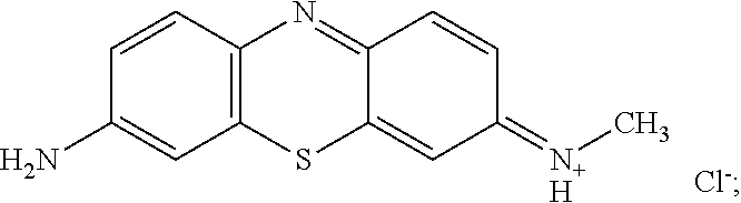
C12=C(C=CC(N)=C1)N=C1C(=CC(=[N+H]C)C=C1)S2
